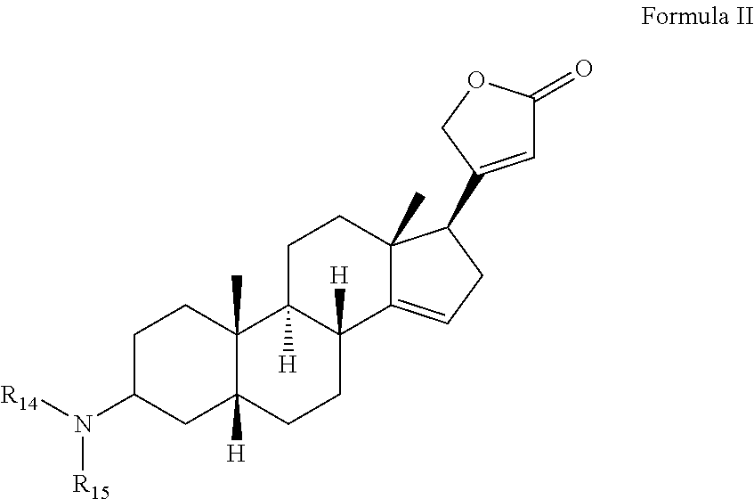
C1C(N([R14])[R15])CC2([H])C(C)(C1)C1([H])C([H])(CC2)C2=CCC(C3=CC(=O)OC3)C2(C)CC1
